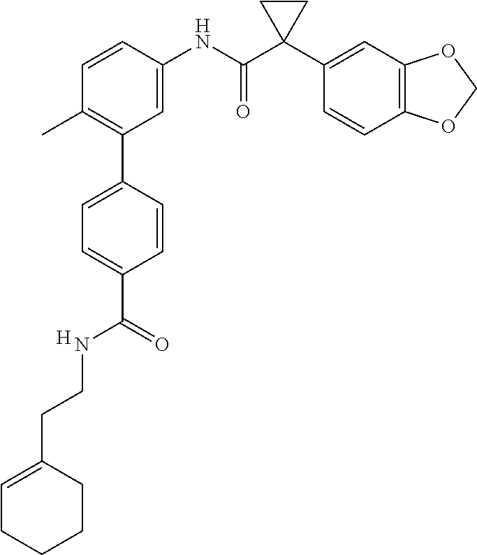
C1=C(NC(C2(C3=CC4=C(C=C3)OCO4)CC2)=O)C=CC(C)=C1C1=CC=C(C(=O)NCCC2=CCCCC2)C=C1.[H]
